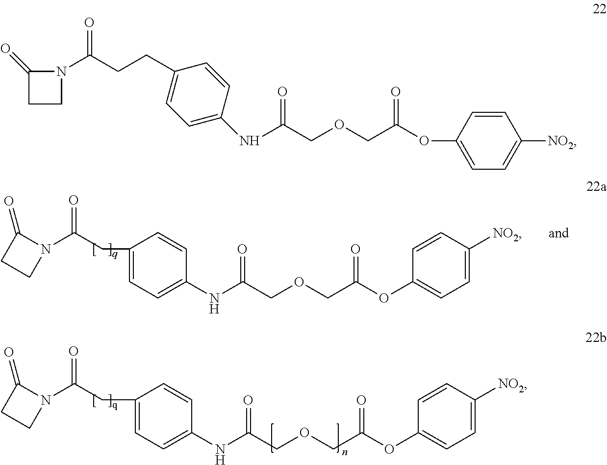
N1(C(CC2=CC=C(NC(COCC(OC3=CC=C([NO2])C=C3)=O)=O)C=C2)=O)C(=O)CC1.N1(C(CC2=CC=C(NC(COCC(OC3=CC=C([NO2])C=C3)=O)=O)C=C2)=O)C(=O)CC1.N1(C(CCC2=CC=C(NC(COCC(OC3=CC=C([NO2])C=C3)=O)=O)C=C2)=O)C(=O)CC1
